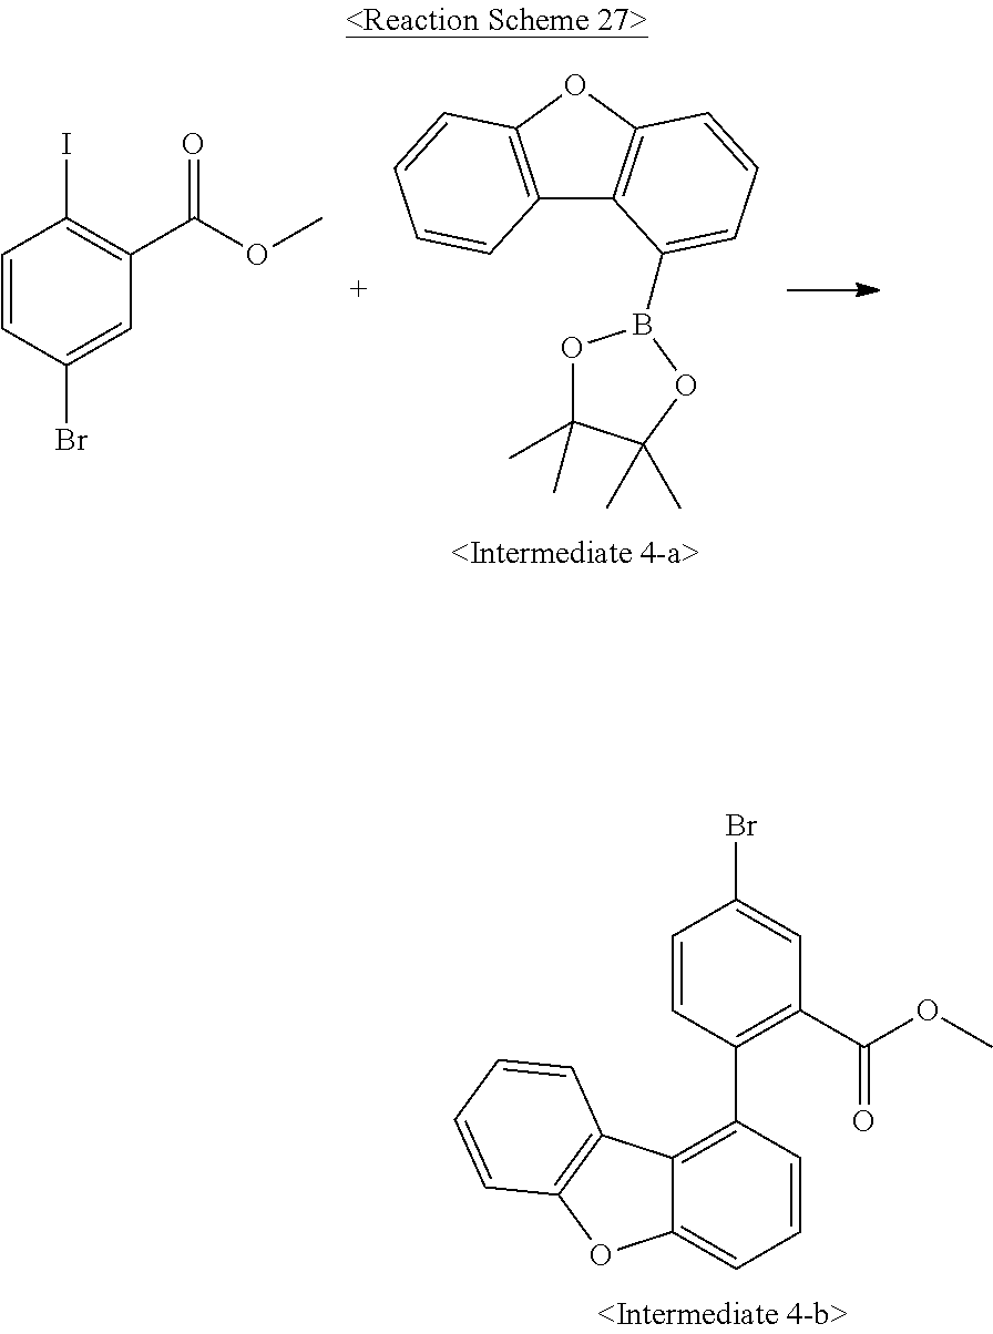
C1=CC(Br)=CC(C(OC)=O)=C1I.C12=C(OC3=C1C(B1OC(C)(C)C(C)(C)O1)=CC=C3)C=CC=C2.C1(C2=C3C(=CC=C2)OC2=C3C=CC=C2)=C(C(OC)=O)C=C(Br)C=C1
